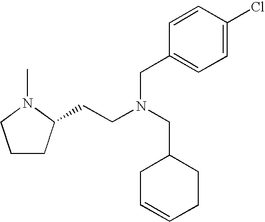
C1CC(CCN(CC2CC=CCC2)CC2=CC=C(Cl)C=C2)N(C)C1
